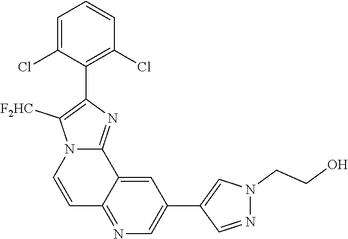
C1=C(Cl)C(C2=C([F2HC])N3C(=N2)C2=CC(C4=CN(CCO)N=C4)=CN=C2C=C3)=C(Cl)C=C1
